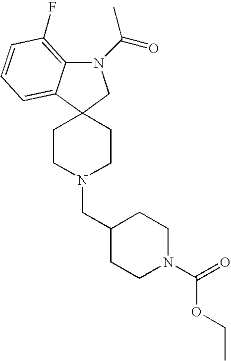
N1(C(=O)C)C2=C(F)C=CC=C2C2(C1)CCN(CC1CCN(C(=O)OCC)CC1)CC2
